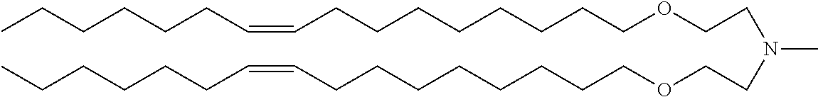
N(C)(CCOCCCCCCCCC=CCCCCCC)CCOCCCCCCCCC=CCCCCCC
